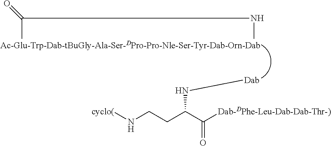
C(C)(NC)=O.N(C(CCN[cyclo(])C([Dab-DPhe-Leu-Dab-Dab-Thr-)])=O)[Dab]
